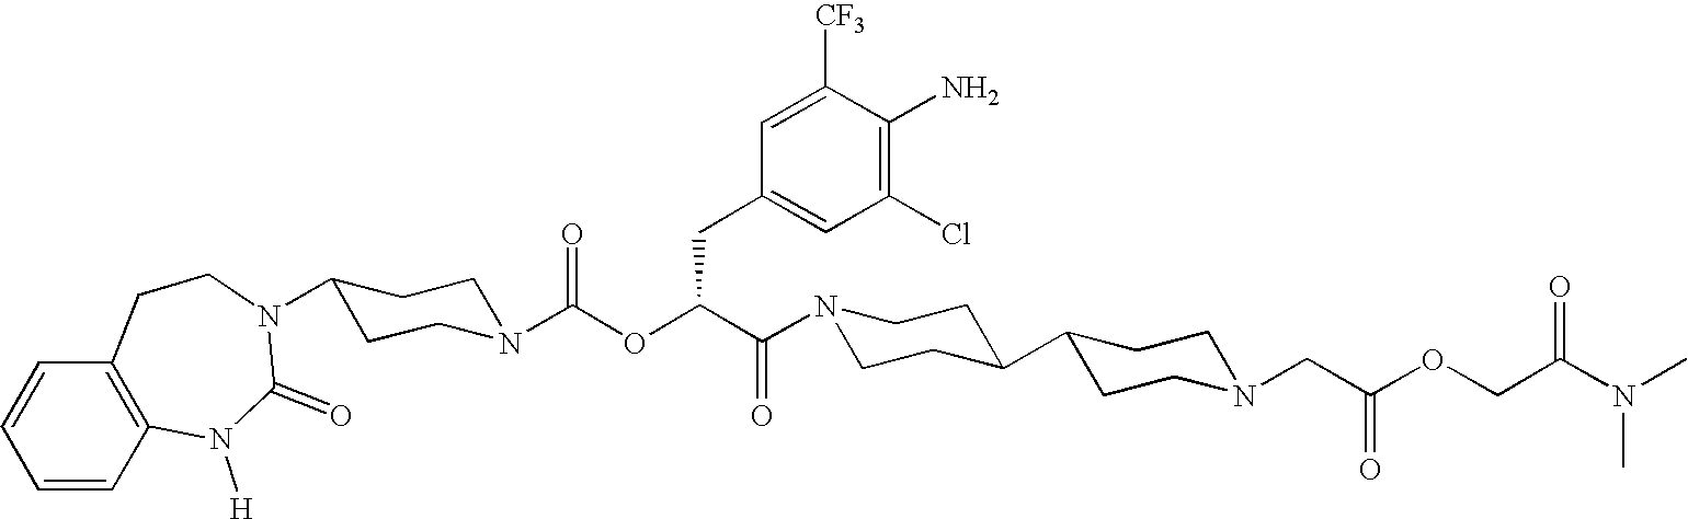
C1=CC2=C(C=C1)CCN(C1CCN(C(OC(C(N3CCC(C4CCN(CC(OCC(N(C)C)=O)=O)CC4)CC3)=O)CC3=CC(Cl)=C(N)C([CF3])=C3)=O)CC1)C(=O)N2[H]
